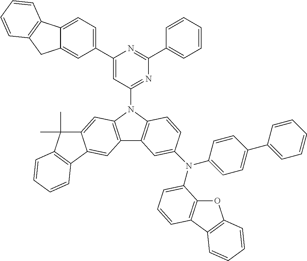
C1(C2=CC=C3C(=C2)CC2=C3C=CC=C2)=CC(N2C3=C(C4=C2C=C2C(=C4)C4=C(C2(C)C)C=CC=C4)C=C(N(C2=CC=C(C4=CC=CC=C4)C=C2)C2=CC=CC4=C2OC2=C4C=CC=C2)C=C3)=NC(C2=CC=CC=C2)=N1
